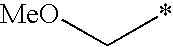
[MeO]C*
